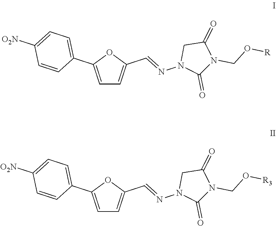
C1=C(C2=CC=C([O2N])C=C2)OC(C=NN2C(=O)N(CO[R3])C(=O)C2)=C1.C1=C(C2=CC=C([O2N])C=C2)OC(C=NN2C(=O)N(CO[R])C(=O)C2)=C1
